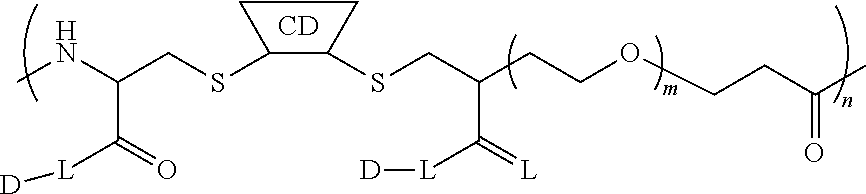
C1(SCC(CCOCCC(=O)C)C([L][D])=[L])C(SCC(NC)C([L][D])=O)CC1.[CD]
